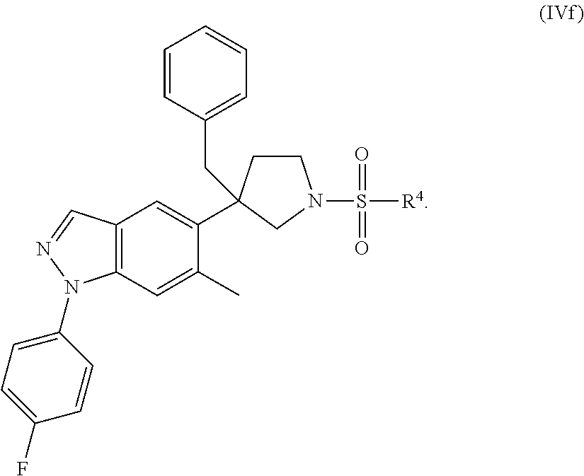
C1=C(N2C3=C(C=N2)C=C(C2(CC4=CC=CC=C4)CN(S([R4])(=O)=O)CC2)C(C)=C3)C=CC(F)=C1
